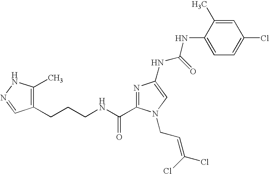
C(NC(=O)C1=NC(NC(NC2=CC=C(Cl)C=C2C)=O)=CN1CC=C(Cl)Cl)CCC1=C(C)NN=C1
